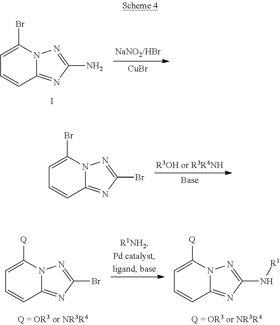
C1=C(Br)N2C(=NC(N)=N2)C=C1.I.[CuBr].C1=C(Br)N2C(=NC(Br)=N2)C=C1.[Base].C1=C([Q])N2C(=NC(N[R1])=N2)C=C1.C1=C([Q])N2C(=NC(Br)=N2)C=C1
